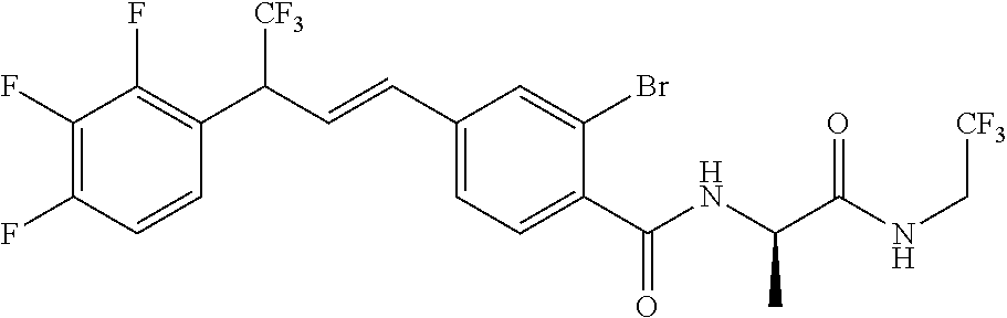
C1(F)=C(F)C=CC(C(C=CC2=CC=C(C(NC(C(NC[CF3])=O)C)=O)C(Br)=C2)[CF3])=C1F
